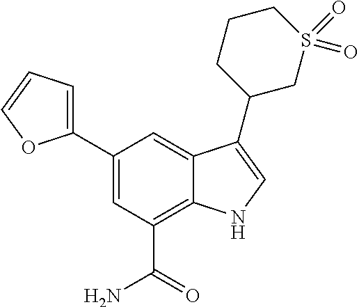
C1(C2=CC=CO2)=CC(C(N)=O)=C2C(=C1)C(C1CS(=O)(=O)CCC1)=CN2
